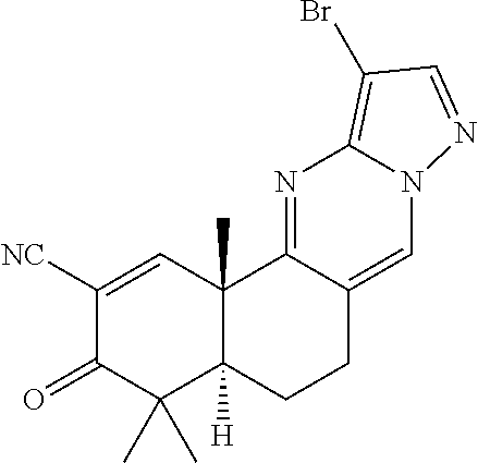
C1([NC])=CC2(C)C([H])(C(C)(C)C1=O)CCC1=CN3C(=C(Br)C=N3)N=C21
